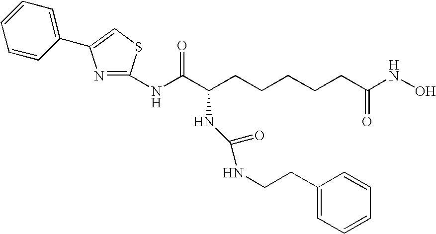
N(C(C(CCCCCC(NO)=O)NC(=O)NCCC1=CC=CC=C1)=O)C1=NC(C2=CC=CC=C2)=CS1
